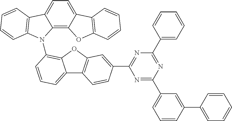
C12=C3C(=CC=C1C1=C(N2C2=C4C(=CC=C2)C2=C(O4)C=C(C4=NC(C5=CC=CC=C5)=NC(C5=CC=CC(C6=CC=CC=C6)=C5)=N4)C=C2)C=CC=C1)C1=C(O3)C=CC=C1
